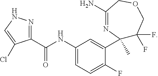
C1(NC(C2=NNC=C2Cl)=O)=CC=C(F)C(C2(C)C(F)(F)COCC(N)=N2)=C1
